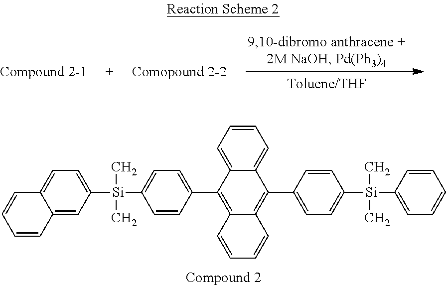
C12=CC([Si](C)(C)C3=CC=C(C4=C5C(=C(C6=CC=C([Si](C7=CC=CC=C7)(C)C)C=C6)C6=CC=CC=C64)C=CC=C5)C=C3)=CC=C1C=CC=C2
